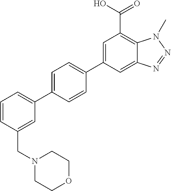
C12=CC(C3=CC=C(C4=CC=CC(CN5CCOCC5)=C4)C=C3)=CC(C(=O)O)=C1N(C)N=N2
